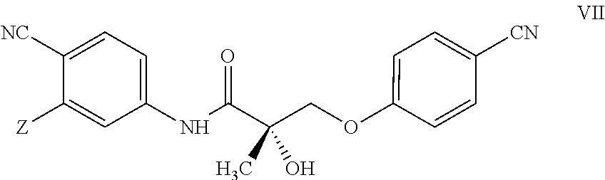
C1(NC(C(COC2=CC=C([CN])C=C2)(C)O)=O)=CC=C([NC])C([Z])=C1
